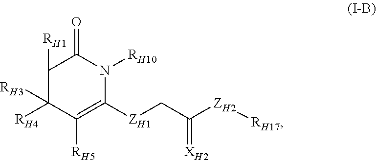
C1([RH1])C([RH3])([RH4])C([RH5])=C([ZH1]CC([ZH2][RH17])=[XH2])N([RH10])C1=O
